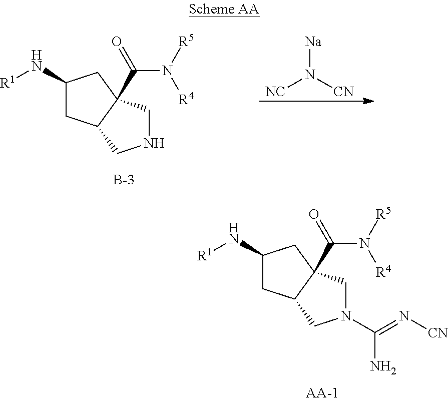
C1(N[R1])CC2C(C(=O)N([R5])[R4])(C1)CNC2.N([NC])([CN])[Na].C1(N[R1])CC2C(C(=O)N([R5])[R4])(C1)CN(C(=N[CN])N)C2
